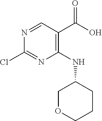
C1(Cl)=NC(NC2COCCC2)=C(C(O)=O)C=N1
